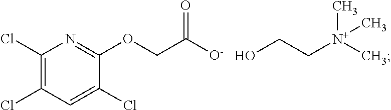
C1(Cl)=C(Cl)C=C(Cl)C(OCC([O-])=O)=N1.OCC[N+](C)(C)C
